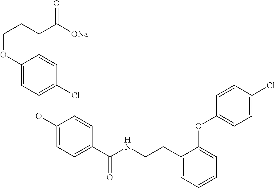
C12=CC(OC3=CC=C(C(NCCC4=CC=CC=C4OC4=CC=C(Cl)C=C4)=O)C=C3)=C(Cl)C=C1C(C([ONa])=O)CCO2
